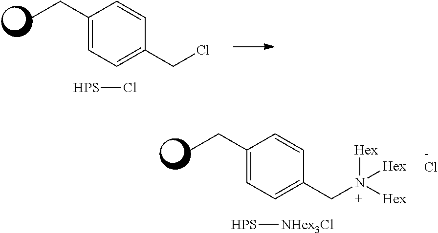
CCC1=CC=C(CCl)C=C1.[HPS]Cl.CCC1=CC=C(CN([Hex])([Hex])[Hex])C=C1.[HPS][NHex3Cl].Cl
